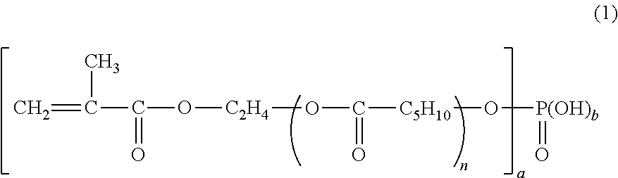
C=C(C(=O)O[C2H4]OC([C5H10]O[P(OH)b]=O)=O)C
